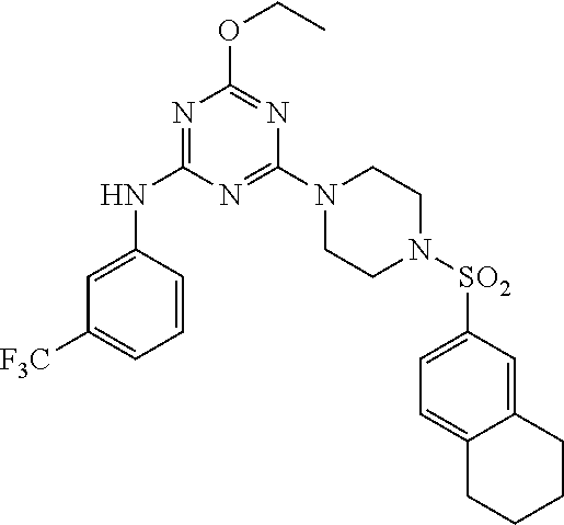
C1=CC(NC2=NC(OCC)=NC(N3CCN([SO2]C4=CC=C5C(=C4)CCCC5)CC3)=N2)=CC([F3C])=C1
